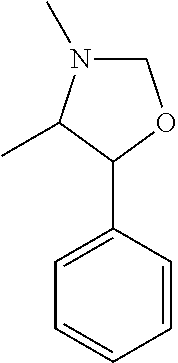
C1=CC(C2OCN(C)C2C)=CC=C1
